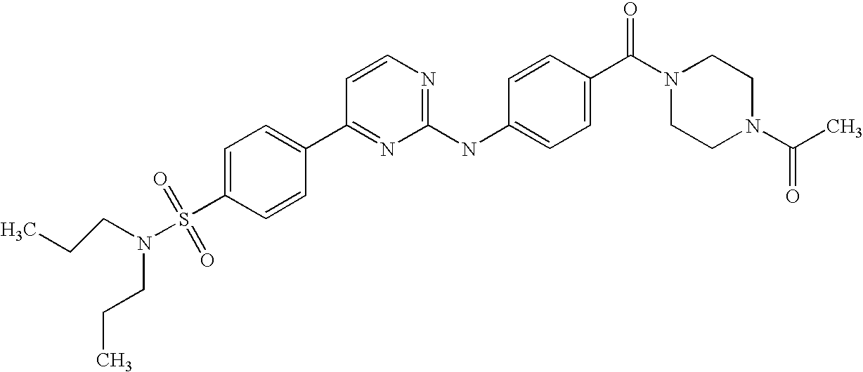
C1(C2=NC(NC3=CC=C(C(=O)N4CCN(C(=O)C)CC4)C=C3)=NC=C2)=CC=C(S(N(CCC)CCC)(=O)=O)C=C1
